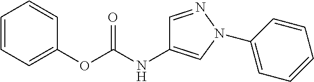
C1=CC=C(OC(NC2=CN(C3=CC=CC=C3)N=C2)=O)C=C1
